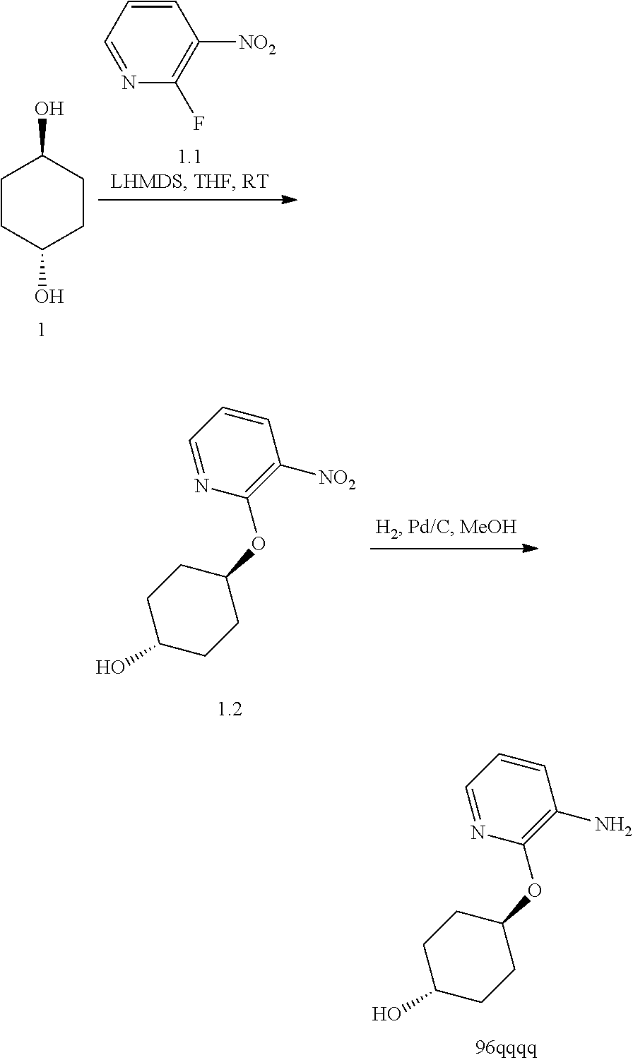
C1CC(O)CCC1O.C1=CC=NC(F)=C1[NO2].C1=CC=NC(OC2CCC(O)CC2)=C1[NO2].C1=CC=NC(OC2CCC(O)CC2)=C1N
